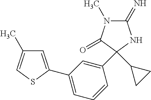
C1(C2=CC(C)=CS2)=CC=CC(C2(C3CC3)C(=O)N(C)C(=N)N2)=C1
